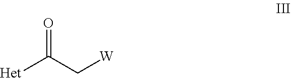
O=C(C[W])[Het]
